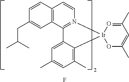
C12=C(C3=N(C=C1)[Ir]1(C4=C(C)C=C(C)C=C34)O=C(C)C=C(C)O1)C=C(CC(C)C)C=C2.F
